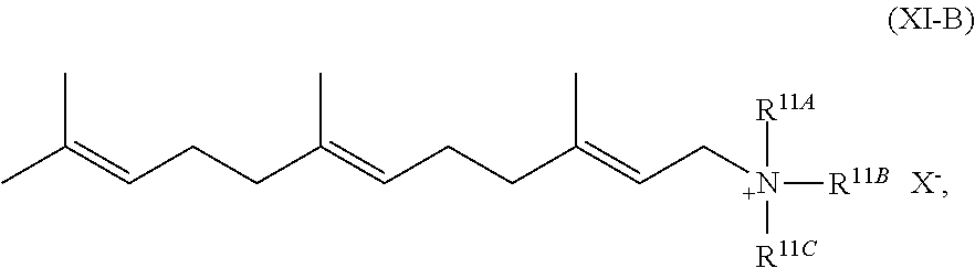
CC(=CCCC(=CCCC(=CC[N+]([R11B])([R11A])[R11C])C)C)C
